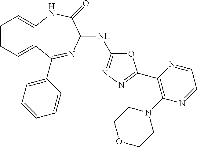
C1=CC=C2C(=C1)NC(=O)C(NC1=NN=C(C3=C(N4CCOCC4)N=CC=N3)O1)N=C2C1=CC=CC=C1
